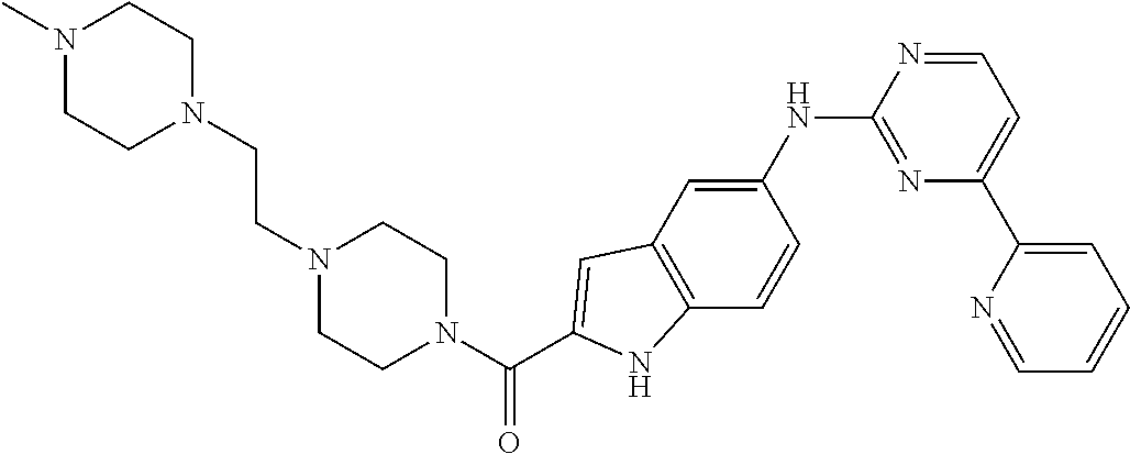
C1=NC(NC2=CC3=C(C=C2)NC(C(N2CCN(CCN4CCN(C)CC4)CC2)=O)=C3)=NC(C2=CC=CC=N2)=C1
